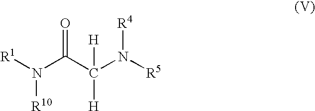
N(C(C(N([R5])[R4])([H])[H])=O)([R1])[R10]
